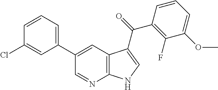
C12=C(C=C(C3=CC=CC(Cl)=C3)C=N1)C(C(C1=C(F)C(OC)=CC=C1)=O)=CN2
